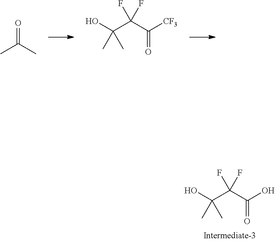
O=C(C)C.C(C(C([CF3])=O)(F)F)(O)(C)C.C(C(C(O)=O)(F)F)(O)(C)C
